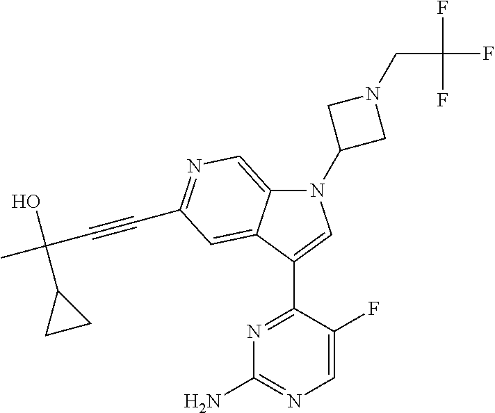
N1(C2CN(CC(F)(F)F)C2)C2=CN=C(C#CC(C)(O)C3CC3)C=C2C(C2=NC(N)=NC=C2F)=C1
